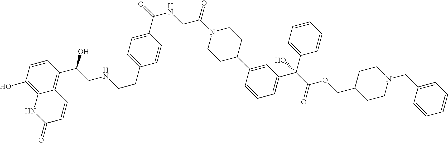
C1=CC(O)=C2C(=C1C(CNCCC1=CC=C(C(=O)NCC(N3CCC(C4=CC(C(C(=O)OCC5CCN(CC6=CC=CC=C6)CC5)(C5=CC=CC=C5)O)=CC=C4)CC3)=O)C=C1)O)C=CC(=O)N2
